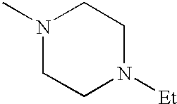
N1(C)CCN([Et])CC1
